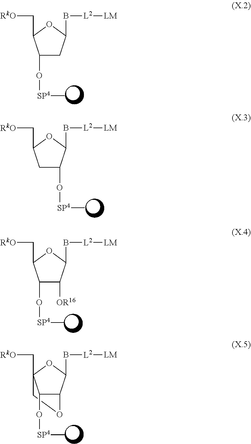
C1(O[SP4]C)CC(B[L2][LM])OC1C[RkO].C1(O[SP4]C)C([OR16])C(B[L2][LM])OC1C[RkO].C1C2(C[RkO])C(O[SP4]C)C(C(B[L2][LM])O2)O1.C1C(C[RkO])OC(B[L2][LM])C1O[SP4]C
